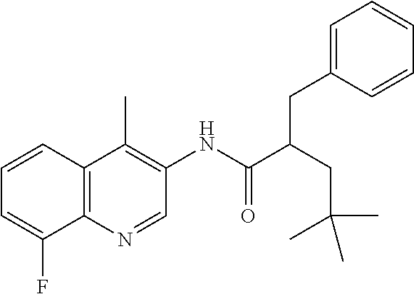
C12=C(C=CC=C1F)C(C)=C(NC(=O)C(CC(C)(C)C)CC1=CC=CC=C1)C=N2
